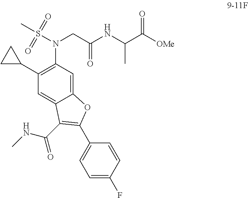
S(N(CC(NC(C([OMe])=O)C)=O)C1=C(C2CC2)C=C2C(=C1)OC(C1=CC=C(F)C=C1)=C2C(NC)=O)(C)(=O)=O
